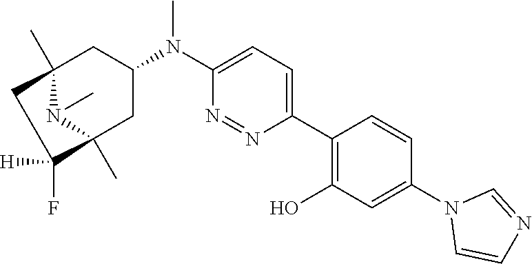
C12(C)N(C)C(C)(CC(N(C3=CC=C(C4=C(O)C=C(N5C=CN=C5)C=C4)N=N3)C)C1)C(F)([H])C2
